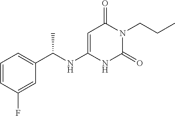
C1=CC(F)=CC(C(NC2=CC(=O)N(CCC)C(=O)N2)C)=C1
